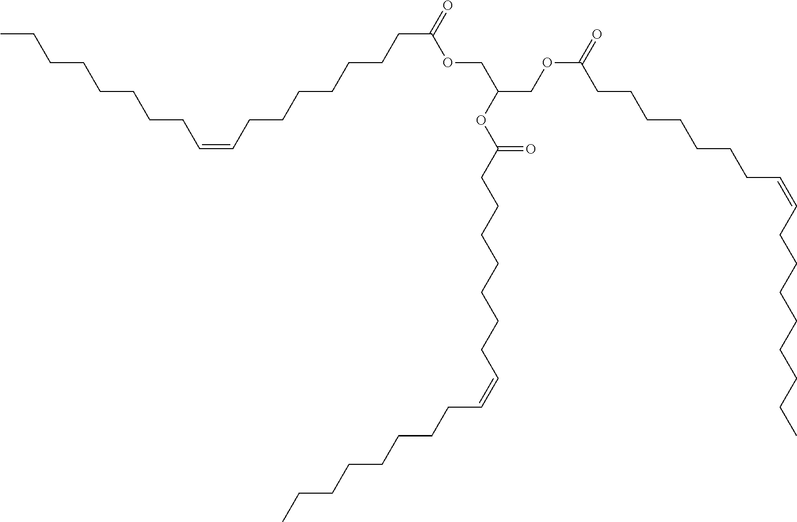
CCCCCCCCC=CCCCCCCCC(=O)OCC(COC(=O)CCCCCCCC=CCCCCCCCC)OC(CCCCCCCC=CCCCCCCCC)=O
